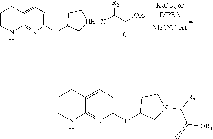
N1=C2C(=CC=C1[L]C1CNCC1)CCCN2.[X]C(C([OR1])=O)[R2].N1=C2C(=CC=C1[L]C1CN(C([R2])C(=O)[OR1])CC1)CCCN2
